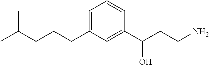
CC(CCCC1=CC=CC(C(CCN)O)=C1)C
